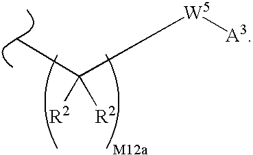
[W5]([A3])C([R2])([R2])C
